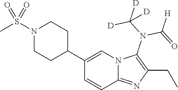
C1(C2=CN3C(=NC(CC)=C3N(C([D])([D])[D])C(=O)[H])C=C2)CCN(S(C)(=O)=O)CC1
